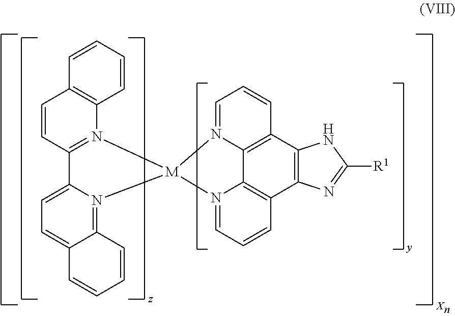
C1=CC=CC2=C1N1=C(C=C2)C2=CC=C3C(=N2[M]12N1=CC=CC4=C1C1=C(C5=C4N=C([R1])N5)C=CC=N21)C=CC=C3
